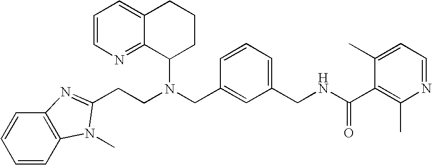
N(CC1=CC(CNC(C2=C(C)N=CC=C2C)=O)=CC=C1)(C1CCCC2=CC=CN=C12)CCC1=NC2=C(C=CC=C2)N1C
